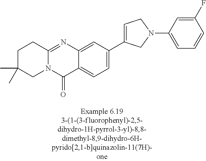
C1C(C)(C)CN2C(=NC3=CC(C4=CCN(C5=CC=CC(F)=C5)C4)=CC=C3C2=O)C1
